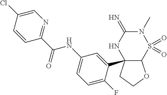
C12C(C3=CC(NC(C4=NC=C(Cl)C=C4)=O)=CC=C3F)(CCO1)NC(=N)N(C)S2(=O)=O
